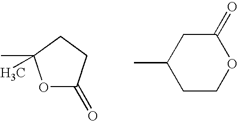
O1C(=O)CCC1(C)C.C1(=O)CC(C)CCO1
